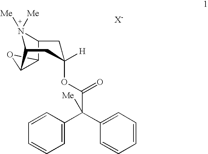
C1=CC=C(C(C2=CC=CC=C2)(C(OC2([H])CC3N([Me])([Me])C(C2)C2C3O2)=O)[Me])C=C1
